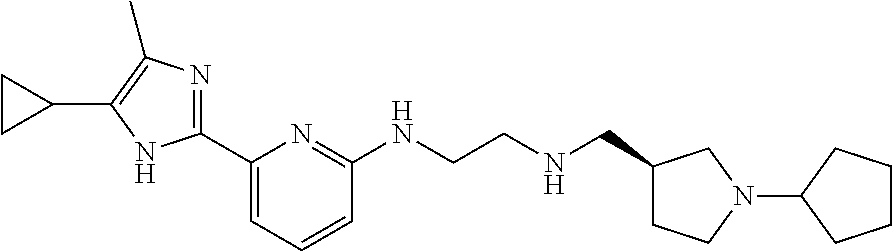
N1=C(C2=CC=CC(NCCNCC3CCN(C4CCCC4)C3)=N2)NC(C2CC2)=C1C
